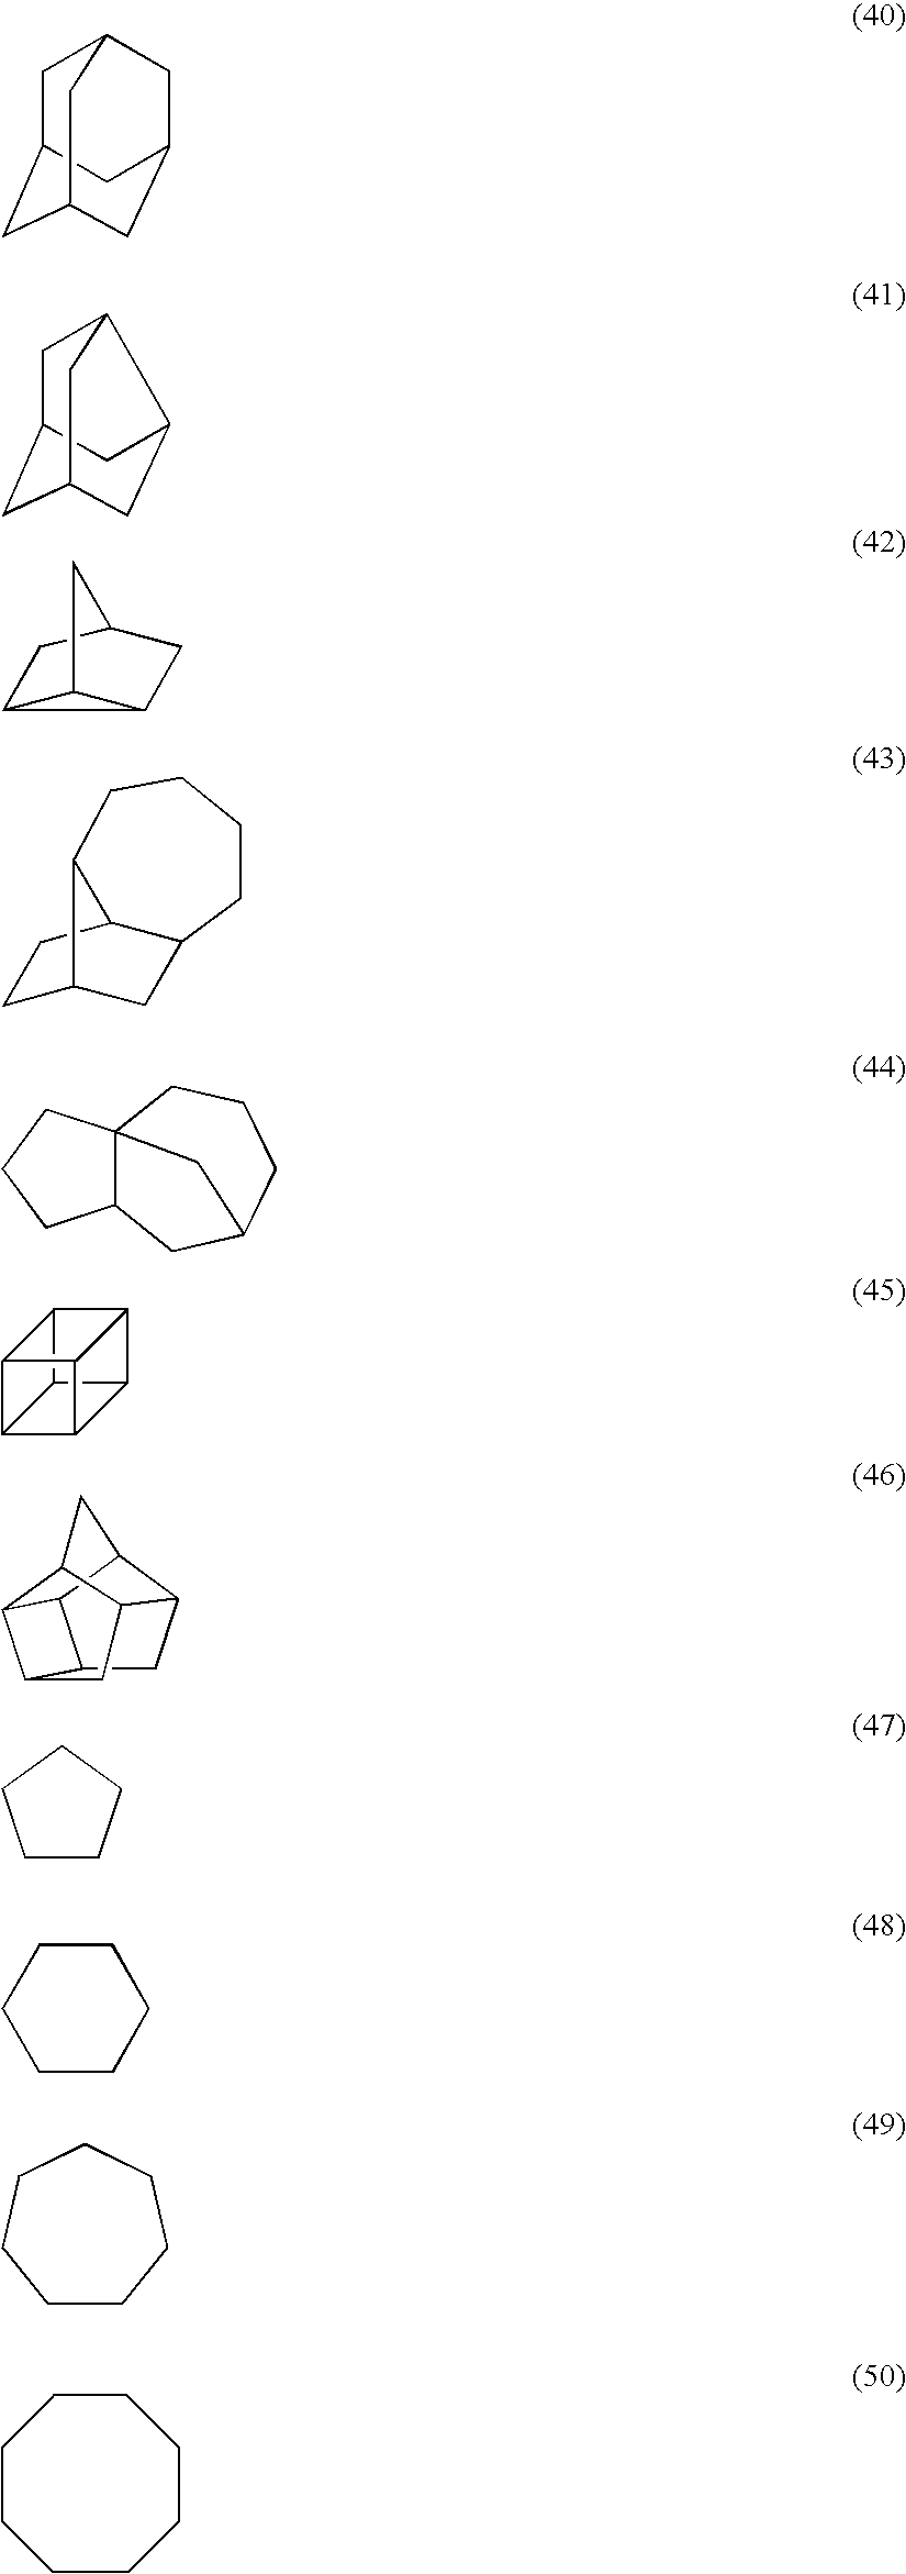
C12C3C4C5C(C14)C2C53.C1C2CC3CC(CC1C3)C2.C1C2CC3CC(C1C3)C2.C12C3C1CC(C2)C3.C1C2CC3C(C1)C2CCCC3.C12C3(CCC1)CCCC(C2)C3.C12CC3C4C1C1C2CC3C1C4.C1CCCC1.C1CCCCC1.C1CCCCCC1.C1CCCCCCC1
